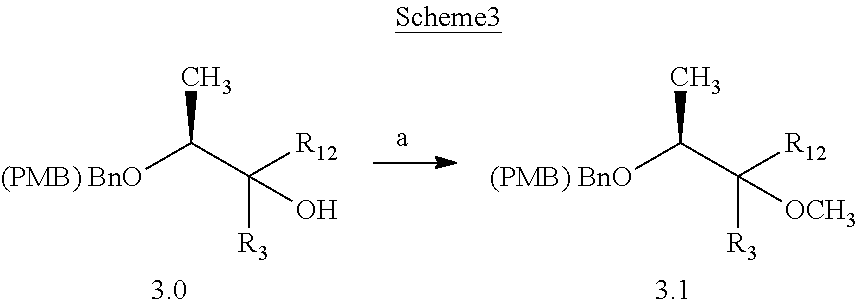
[(PMB) BnO]C(C([R12])([R3])O)C.[(PMB) BnO]C(C([R12])([R3])[OCH3])C
